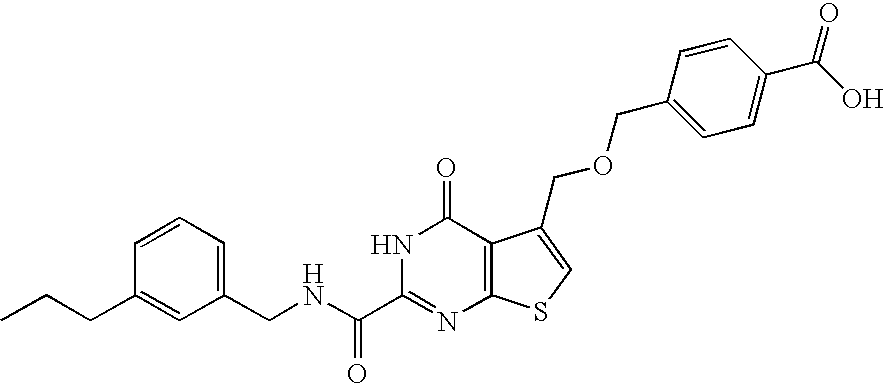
C1(CNC(C2=NC3=C(C(=O)N2)C(COCC2=CC=C(C(O)=O)C=C2)=CS3)=O)=CC=CC(CCC)=C1
